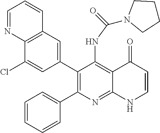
C12=C(C=C(C3=C(C4=CC=CC=C4)N=C4C(=C3NC(N3CCCC3)=O)C(=O)C=CN4)C=C1Cl)C=CC=N2
